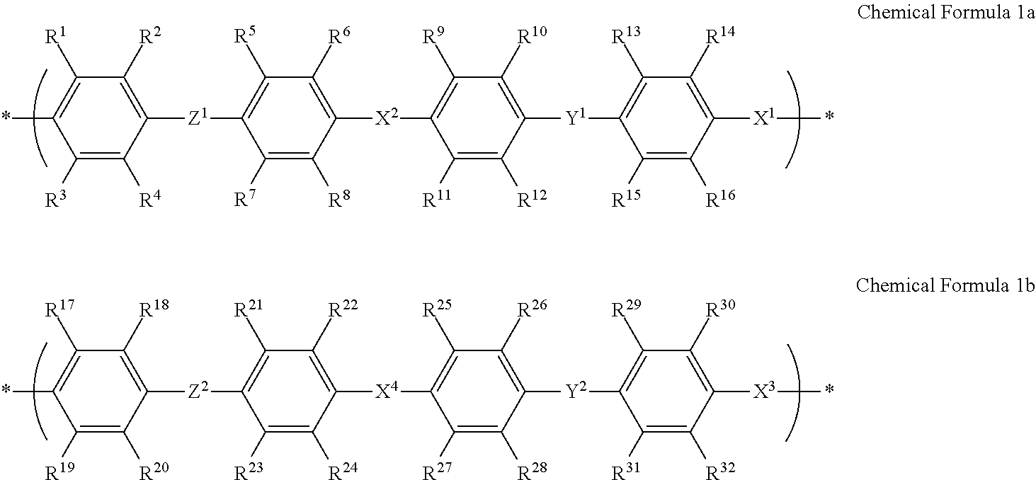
C1([R3])=C([R4])C([Z1]C2=C([R5])C([R6])=C([X2]C3=C([R9])C([R10])=C([Y1]C4=C([R13])C([R14])=C([X1]*)C([R16])=C4[R15])C([R12])=C3[R11])C([R8])=C2[R7])=C([R2])C([R1])=C1*.C1([R19])=C([R20])C([Z2]C2=C([R21])C([R22])=C([X4]C3=C([R25])C([R26])=C([Y2]C4=C([R29])C([R30])=C([X3]*)C([R32])=C4[R31])C([R28])=C3[R27])C([R24])=C2[R23])=C([R18])C([R17])=C1*
